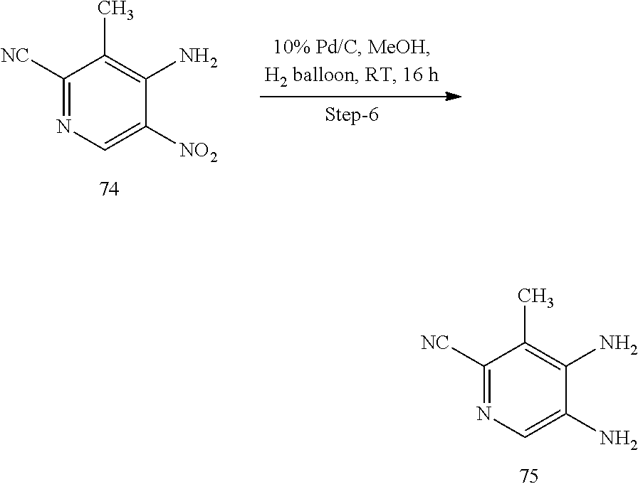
C1([NC])=NC=C(N)C(N)=C1C.C1([NC])=NC=C([NO2])C(N)=C1C
